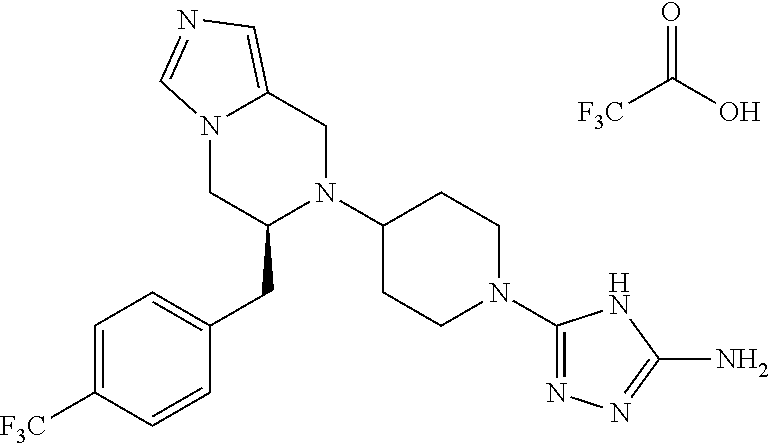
[F3C]C(O)=O.C1=C([F3C])C=CC(CC2N(C3CCN(C4=NN=C(N)N4)CC3)CC3=CN=CN3C2)=C1
